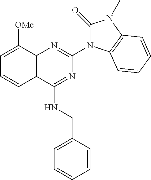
C12=C(C([OMe])=CC=C1)N=C(N1C(=O)N(C)C3=C1C=CC=C3)N=C2NCC1=CC=CC=C1
